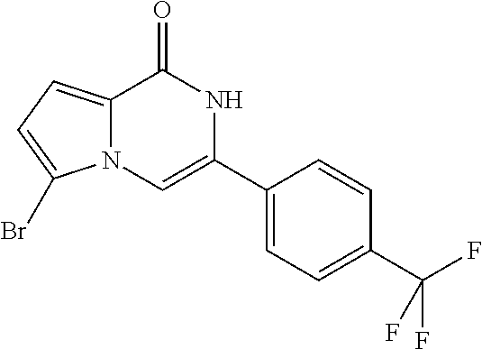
C12=CC=C(Br)N1C=C(C1=CC=C(C(F)(F)F)C=C1)NC2=O
